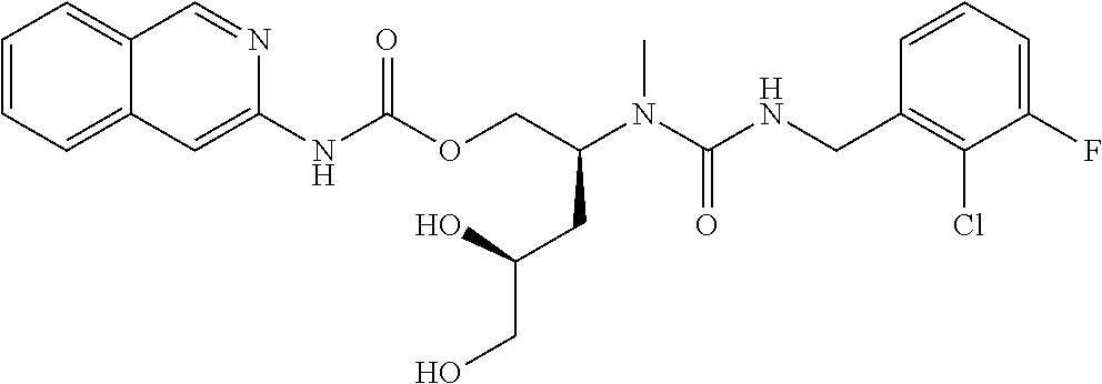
C1=CC(CNC(N(C(COC(NC2=CC3=CC=CC=C3C=N2)=O)CC(CO)O)C)=O)=C(Cl)C(F)=C1
